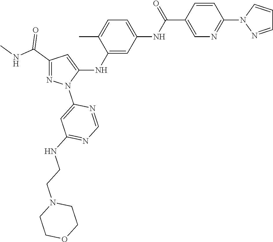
C1(C(NC)=O)=NN(C2=CC(NCCN3CCOCC3)=NC=N2)C(NC2=CC(NC(C3=CN=C(N4N=CC=C4)C=C3)=O)=CC=C2C)=C1
